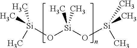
C[Si](C)(O[Si](C)(O[Si](C)(C)C)C)C
